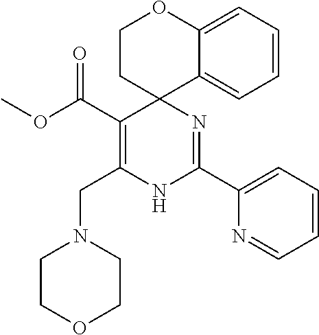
C(C1=C(CN2CCOCC2)NC(C2=CC=CC=N2)=NC12CCOC1=CC=CC=C21)(=O)OC
